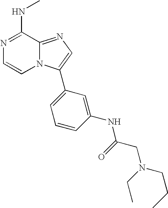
N1=C(NC)C2=NC=C(C3=CC=CC(NC(CN(CCC)CC)=O)=C3)N2C=C1
